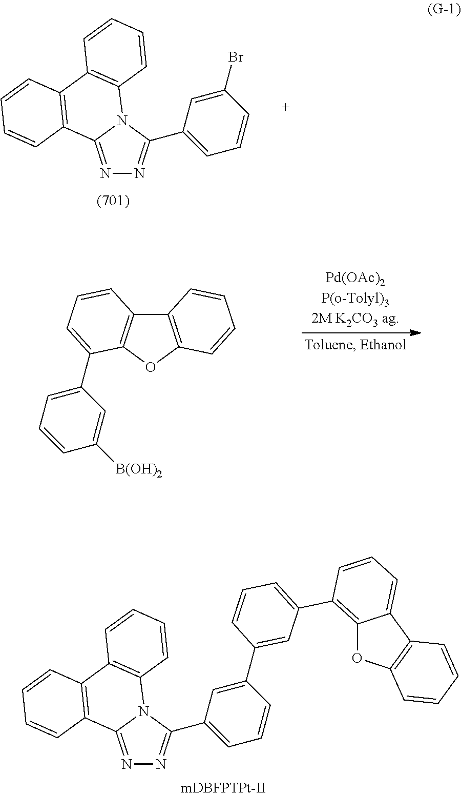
N1=C2N(C(C3=CC=CC(Br)=C3)=N1)C1=C(C3=C2C=CC=C3)C=CC=C1.C12=C(OC3=C1C=CC=C3C1=CC=CC([B(OH)2])=C1)C=CC=C2.[mDBFPTPt-II].N1=C2N(C(C3=CC=CC(C4=CC(C5=C6OC7=C(C6=CC=C5)C=CC=C7)=CC=C4)=C3)=N1)C1=C(C3=C2C=CC=C3)C=CC=C1
